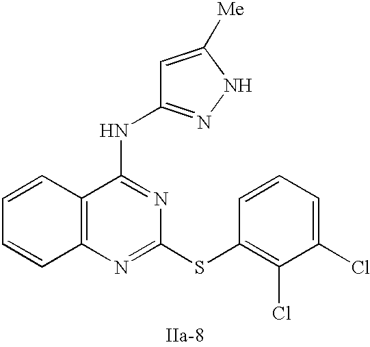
C12=C(N=C(SC3=C(Cl)C(Cl)=CC=C3)N=C1NC1=NNC([Me])=C1)C=CC=C2
